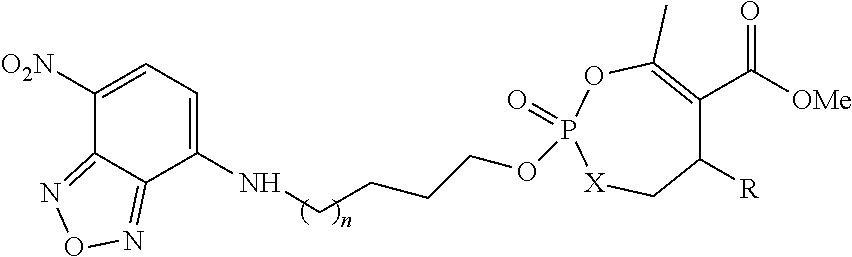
C1(NCCCCOP2(=O)[X]CC([R])C(C([OMe])=O)=C(C)O2)=CC=C([O2N])C2=NON=C12
